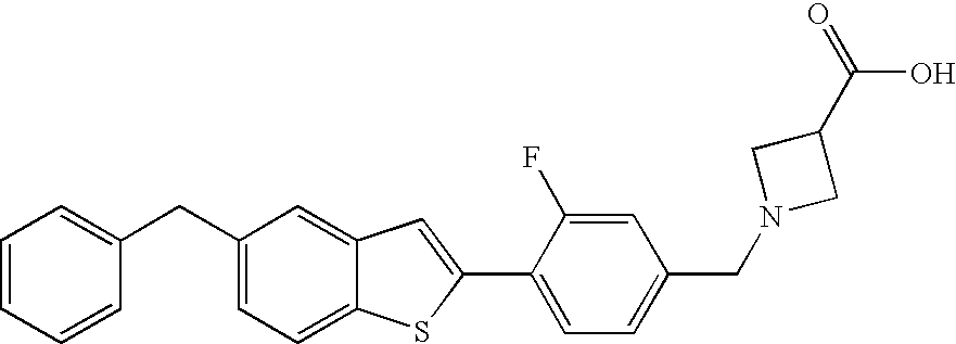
C1=CC=CC(CC2=CC=C3C(=C2)C=C(C2=CC=C(CN4CC(C(=O)O)C4)C=C2F)S3)=C1
